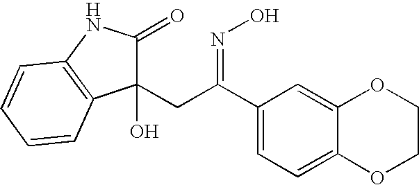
C1(CC(C2=CC=C3C(=C2)OCCO3)=NO)(O)C(=O)NC2=C1C=CC=C2
